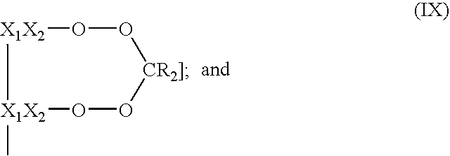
[X1X2]1OO[CR2]]OO[X1X2]1C
